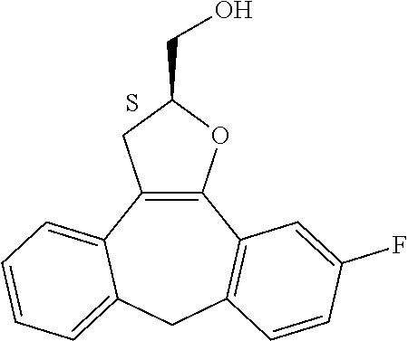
C12=C(C3=C(CC4=CC=CC=C14)C=CC(F)=C3)OC(CO)C2.S
